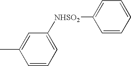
C1=CC=C([NHSO2]C2=CC=CC=C2)C=C1C
